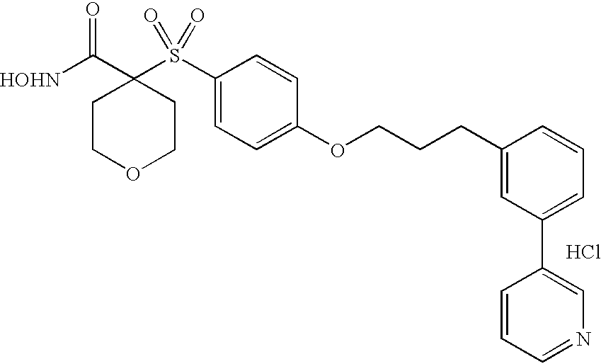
[HOHN]C(C1(S(C2=CC=C(OCCCC3=CC(C4=CN=CC=C4)=CC=C3)C=C2)(=O)=O)CCOCC1)=O.Cl
